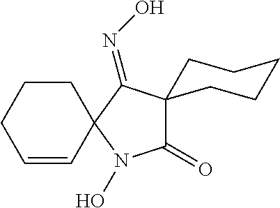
C1=CC2(CCC1)N(O)C(=O)C1(C2=NO)CCCCC1
